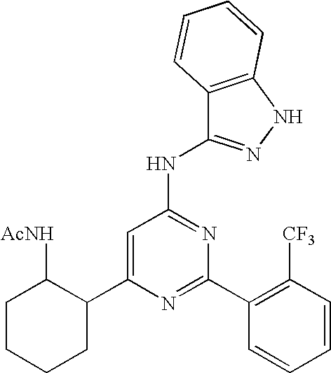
C1=C(C2C([AcNH])CCCC2)N=C(C2=C([CF3])C=CC=C2)N=C1NC1=NNC2=C1C=CC=C2
